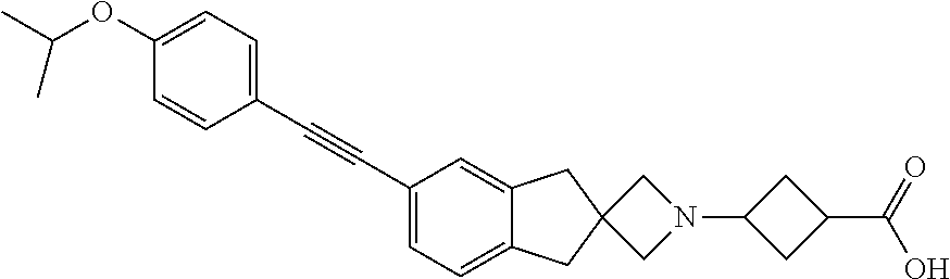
C1(C#CC2=CC=C3C(=C2)CC2(C3)CN(C3CC(C(=O)O)C3)C2)=CC=C(OC(C)C)C=C1
